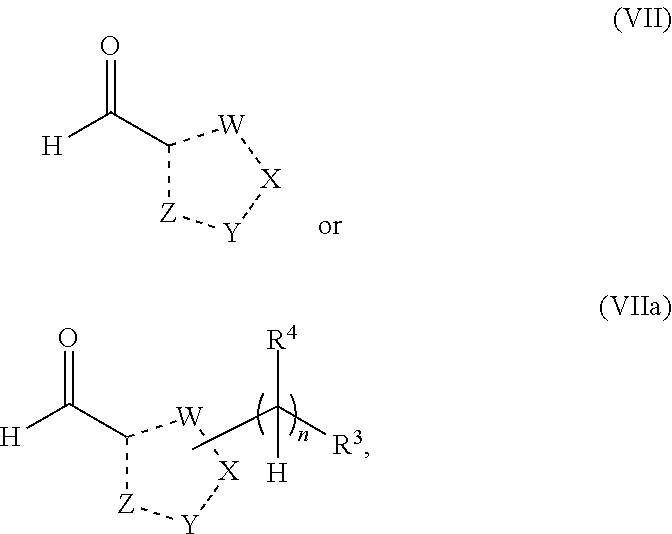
C1(C([H])=O)[Z][Y][X][W]1.CC([R4])([R3])[H].C1(C([H])=O)[Z][Y][X][W]1
